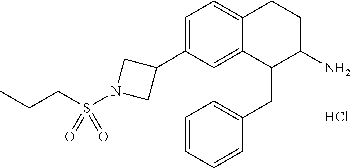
C1=C(C2CN(S(=O)(CCC)=O)C2)C=C2C(=C1)CCC(N)C2CC1=CC=CC=C1.Cl
